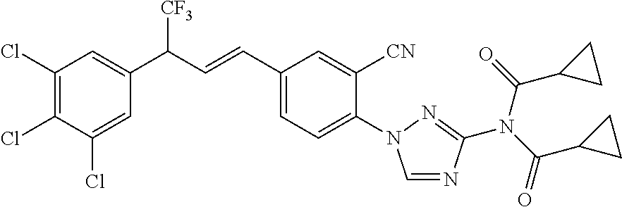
C1(Cl)=C(Cl)C(Cl)=CC(C(C=CC2=CC=C(N3C=NC(N(C(=O)C4CC4)C(=O)C4CC4)=N3)C([CN])=C2)[CF3])=C1
